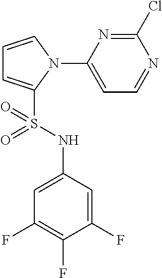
C1=CN(C2=CC=NC(Cl)=N2)C(S(NC2=CC(F)=C(F)C(F)=C2)(=O)=O)=C1
